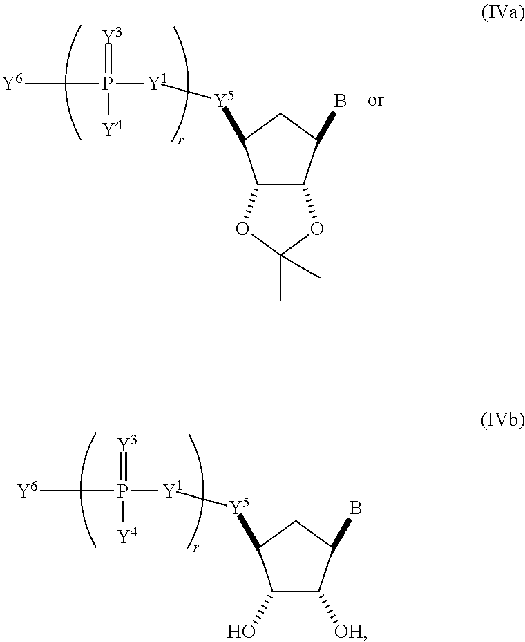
C12C(C(B)CC1[Y5][Y1]P([Y6])(=[Y3])[Y4])OC(C)(C)O2.C1(O)C([OH])C(B)CC1[Y5][Y1]P([Y6])(=[Y3])[Y4]
